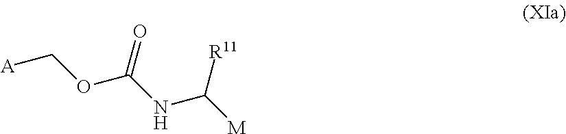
[M]C([R11])NC(OC[A])=O
